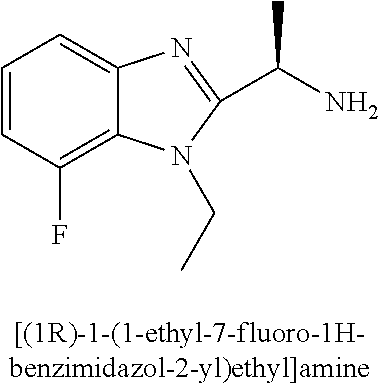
C1=CC(F)=C2C(=C1)N=C(C(C)N)N2CC
